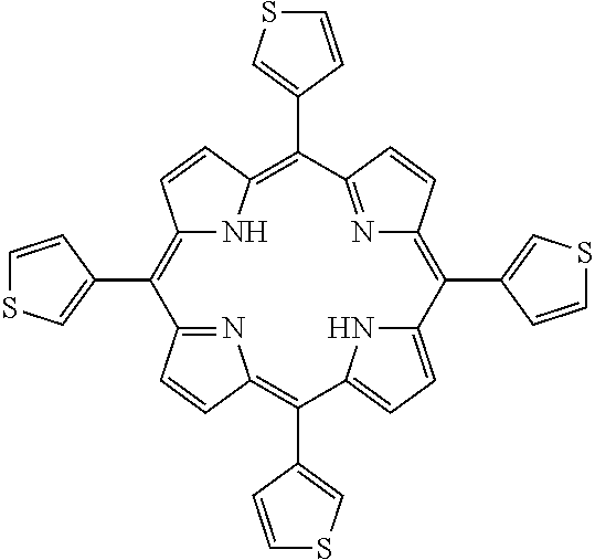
C12=C(C3=CSC=C3)C3=NC(=C(C4=CSC=C4)C4=CC=C(N4)C(C4=CSC=C4)=C4N=C(C=C4)C(C4=CSC=C4)=C(N1)C=C2)C=C3
